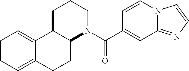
C12=NC=CN1C=CC(C(N1CCCC3C1CCC1=CC=CC=C31)=O)=C2
